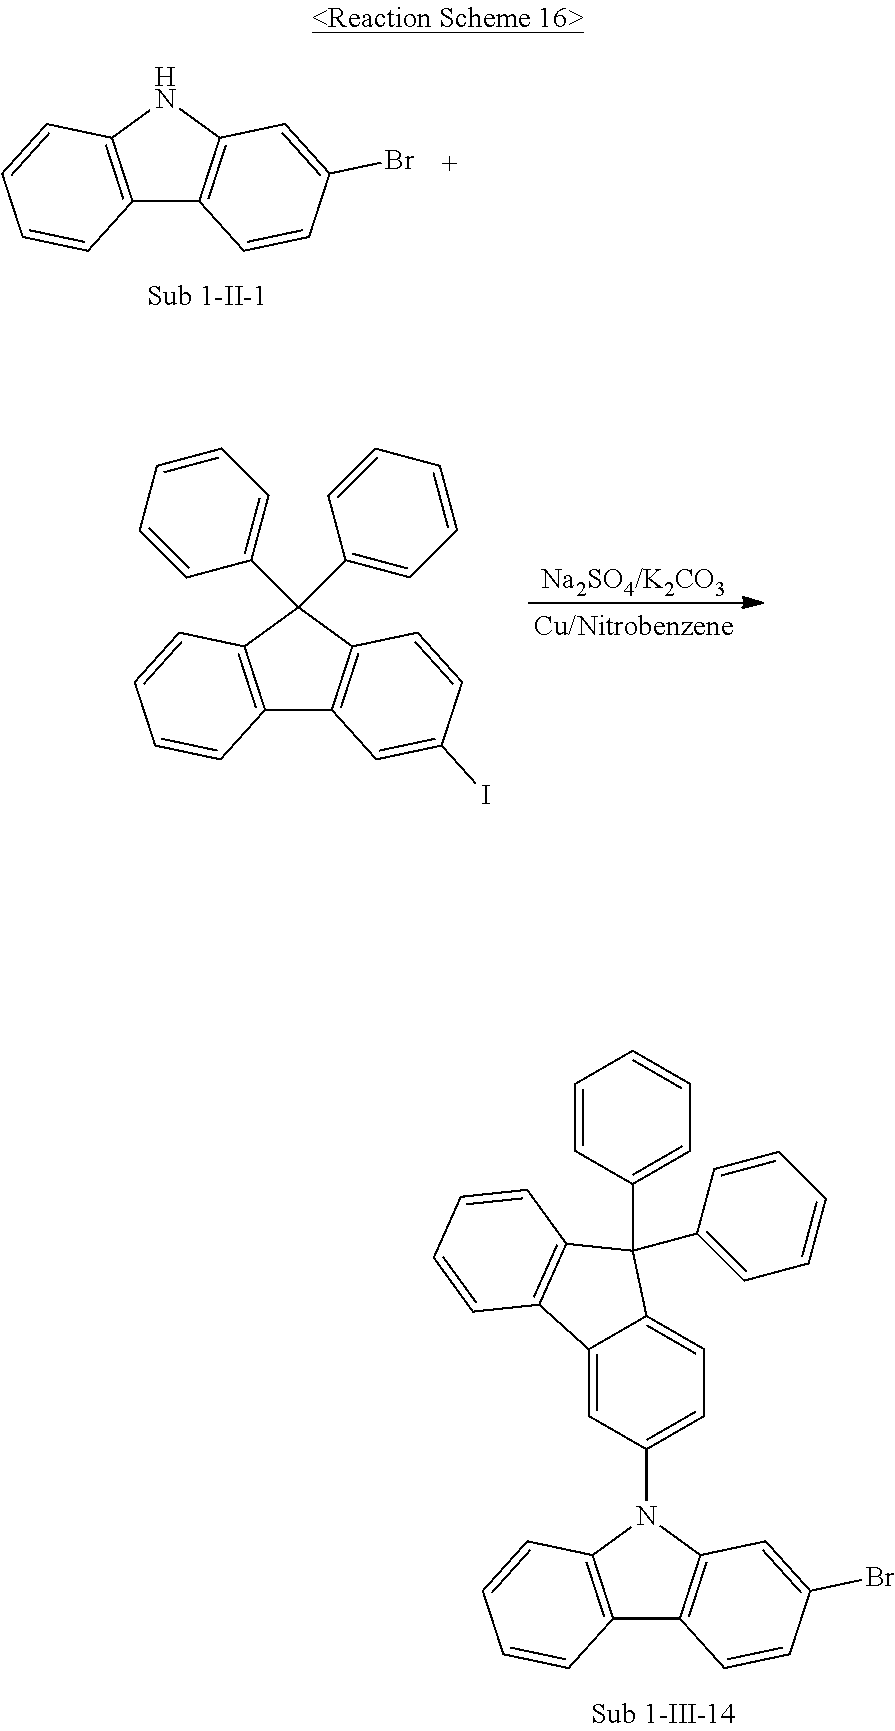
C12=C(NC3=C1C=CC(Br)=C3)C=CC=C2.[Na2SO4/K2CO3].C12=C(C=CC=C1)C(C1=CC=CC=C1)(C1=CC=CC=C1)C1=C2C=C(I)C=C1.C12=C(C=CC=C1)N(C1=CC=C3C(=C1)C1=C(C=CC=C1)C3(C1=CC=CC=C1)C1=CC=CC=C1)C1=C2C=CC(Br)=C1
